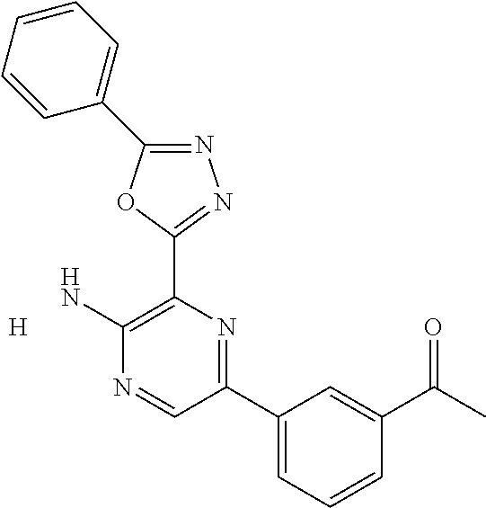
[H].N1=C(C2=CC=CC=C2)OC(C2=C(N)N=CC(C3=CC=CC(C(C)=O)=C3)=N2)=N1
